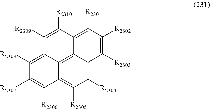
C1([R2309])=C([R2310])C2=C([R2301])C([R2302])=C([R2303])C3=C([R2304])C([R2305])=C4C(=C23)C1=C([R2308])C([R2307])=C4[R2306]
